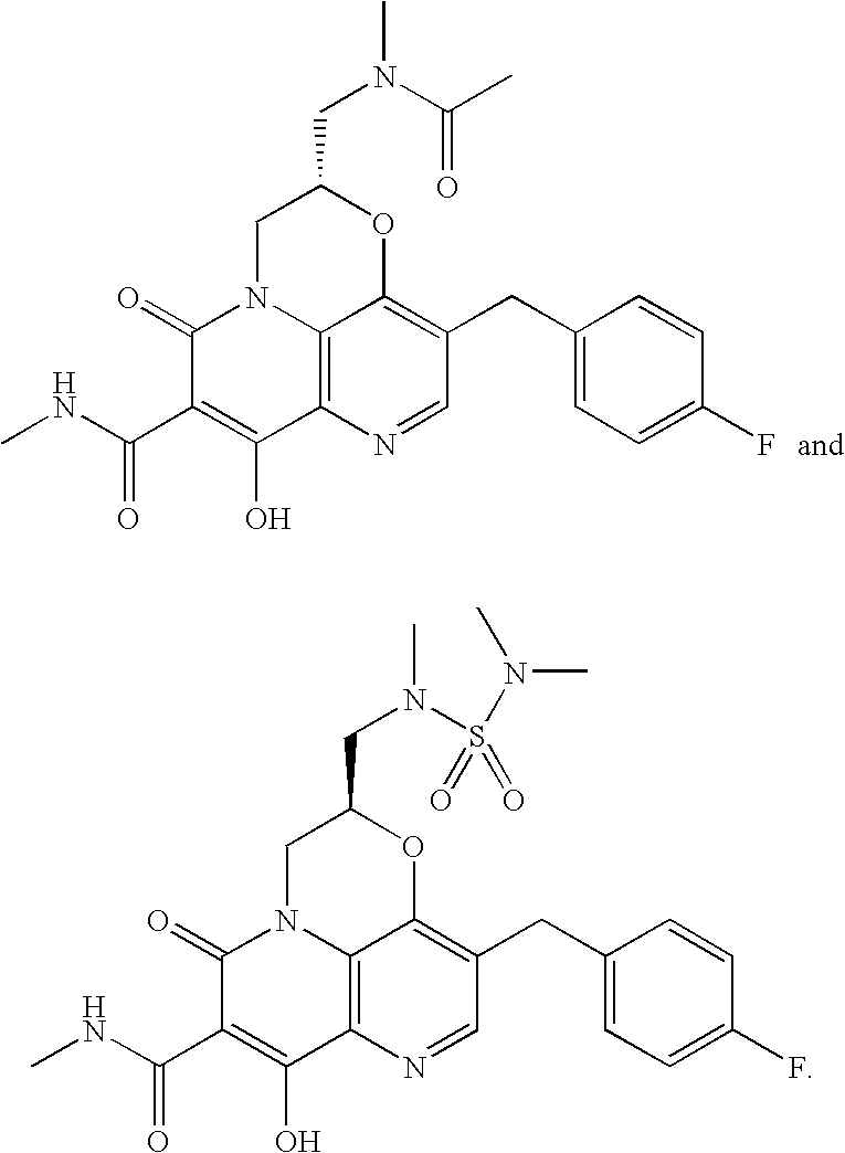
C12=C3N=CC(CC4=CC=C(F)C=C4)=C1OC(CN(C)C(C)=O)CN2C(=O)C(C(=O)NC)=C3O.C12=C3N=CC(CC4=CC=C(F)C=C4)=C1OC(CN(C)S(N(C)C)(=O)=O)CN2C(=O)C(C(=O)NC)=C3O
